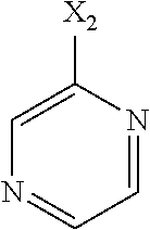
C1=C([X2])N=CC=N1
